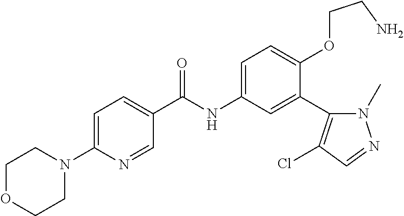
C1=NC(N2CCOCC2)=CC=C1C(=O)NC1=CC=C(OCCN)C(C2=C(Cl)C=NN2C)=C1
